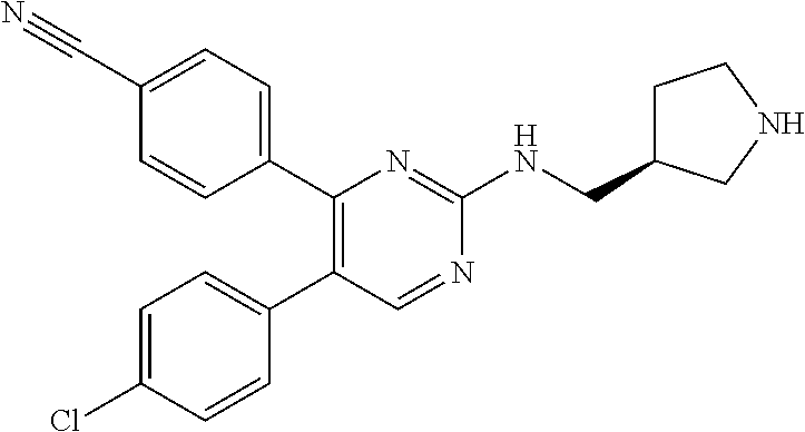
C1(C2=CC=C(C#N)C=C2)=C(C2=CC=C(Cl)C=C2)C=NC(NCC2CCNC2)=N1
